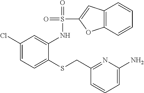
C1(Cl)=CC=C(SCC2=NC(N)=CC=C2)C(NS(=O)(=O)C2=CC3=C(O2)C=CC=C3)=C1
